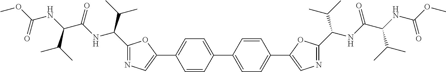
C1=CC(C2=CC=C(C3=CN=C(C(NC(C(NC(OC)=O)C(C)C)=O)C(C)C)O3)C=C2)=CC=C1C1=CN=C(C(C(C)C)NC(C(NC(OC)=O)C(C)C)=O)O1
